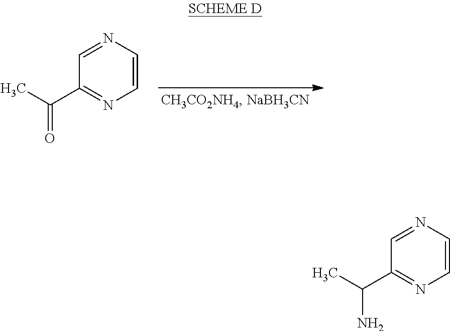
C1=CN=CC(C(C)=O)=N1.C1=CN=CC(C(C)N)=N1
